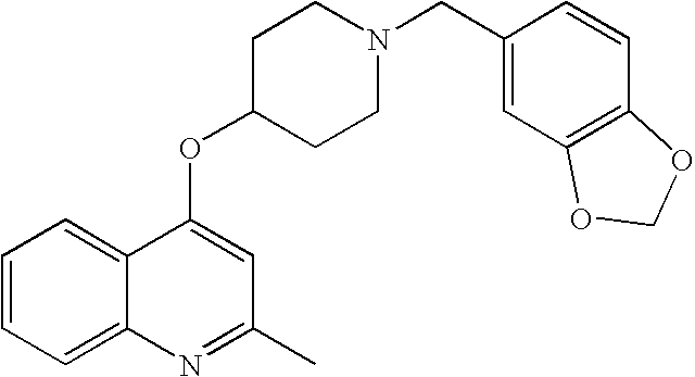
C1=CC=C2C(=C1)C(OC1CCN(CC3=CC4=C(C=C3)OCO4)CC1)=CC(C)=N2
